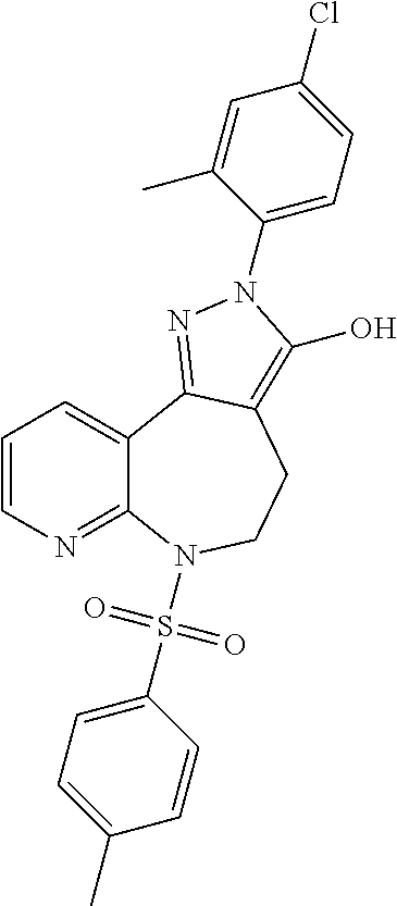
C1=CN=C2C(=C1)C1=NN(C3=CC=C(Cl)C=C3C)C(O)=C1CCN2S(C1=CC=C(C)C=C1)(=O)=O
